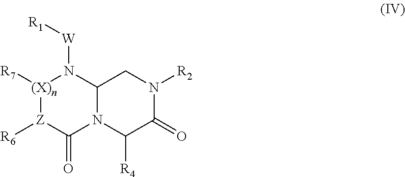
[(X)n]1([R7])[Z]([R6])C(=O)N2C(N1[W][R1])CN([R2])C(=O)C2[R4]
